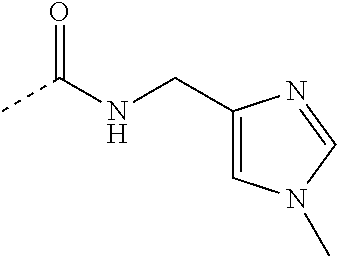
CC(NCC1=CN(C)C=N1)=O
